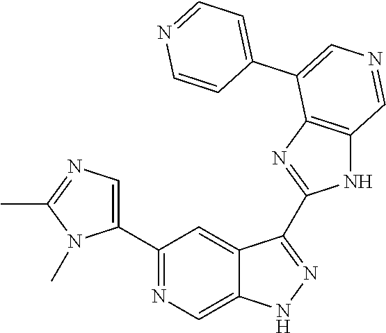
C1(C2=CN=C(C)N2C)=NC=C2C(=C1)C(C1=NC3=C(N1)C=NC=C3C1=CC=NC=C1)=NN2
